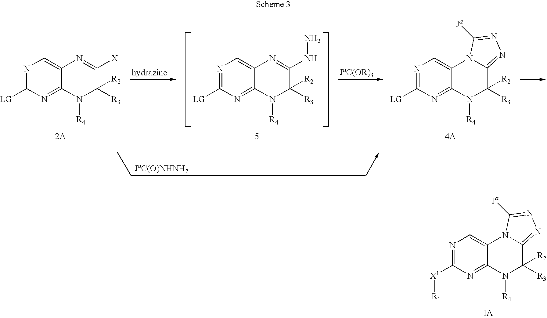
N1=C([LG])N=C2C(=C1)N=C([X])C([R3])([R2])N2[R4].N1=C([LG])N=C2C(=C1)N=C(NN)C([R3])([R2])N2[R4].N1=C([LG])N=C2C(=C1)N1C(=NN=C1[Ja])C([R3])([R2])N2[R4].N1=C([X1][R1])N=C2C(=C1)N1C(=NN=C1[Ja])C([R3])([R2])N2[R4]
